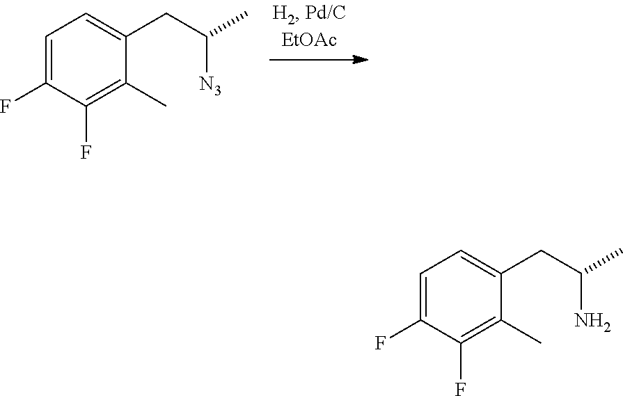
C1=C(F)C(F)=C(C)C(CC(N)C)=C1.C1=C(F)C(F)=C(C)C(CC([N3])C)=C1
